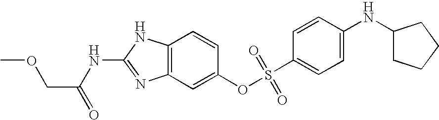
C12=C(C=C(OS(C3=CC=C(NC4CCCC4)C=C3)(=O)=O)C=C1)N=C(NC(=O)COC)N2
